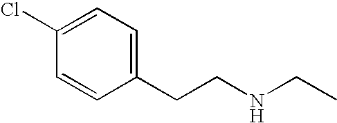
C1=CC(CCNCC)=CC=C1Cl
